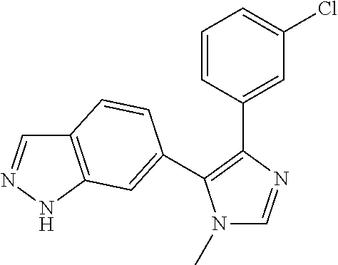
N1(C)C=NC(C2=CC(Cl)=CC=C2)=C1C1=CC2=C(C=NN2)C=C1
